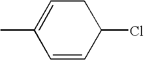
CC1=CCC(Cl)C=C1
